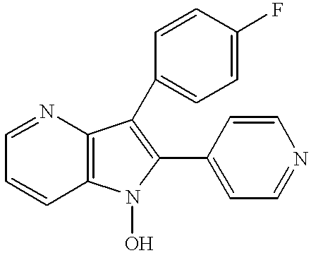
C12=C(N=CC=C1)C(C1=CC=C(F)C=C1)=C(C1=CC=NC=C1)N2O
